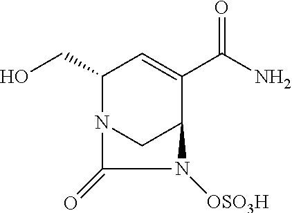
OCC1N2CC(C(C(N)=O)=C1)N([OSO3H])C2=O
